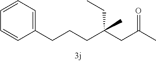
C(C(CC(C)=O)(CC)C)CCC1=CC=CC=C1
